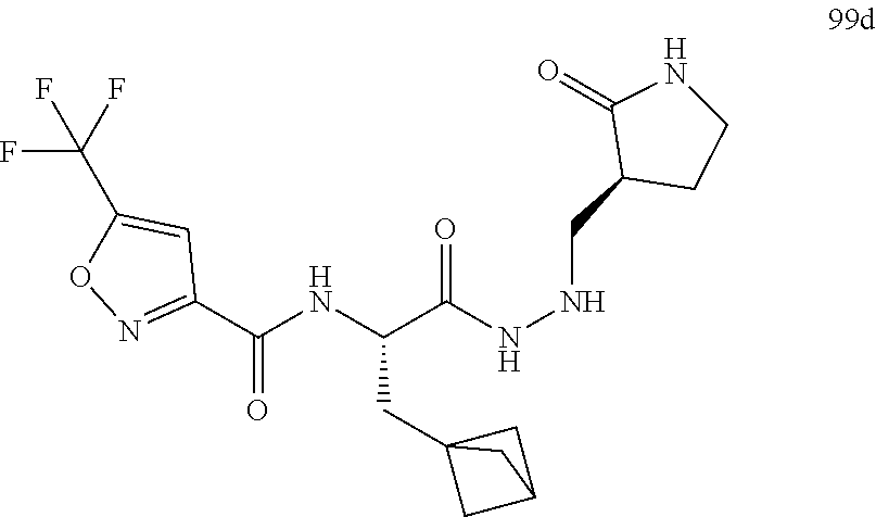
C(C(NNCC1CCNC1=O)=O)(NC(C1=NOC(C(F)(F)F)=C1)=O)CC12CC(C1)C2
